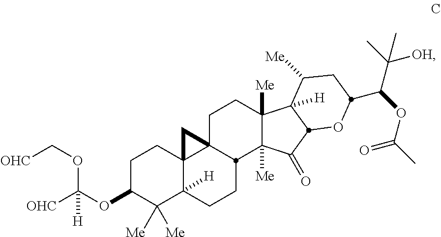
C1C(OC(OC[OHC])([OHC])[H])C([Me])([Me])C2([H])C3(C1)C1(CCC4([Me])C([Me])(C(=O)C5C4([H])C([Me])CC(C(OC(C)=O)C(C)([OH])C)O5)C1CC2)C3
